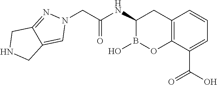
C12=C(C(C(O)=O)=CC=C1)OB(O)C(NC(=O)CN1N=C3C(=C1)CNC3)C2
